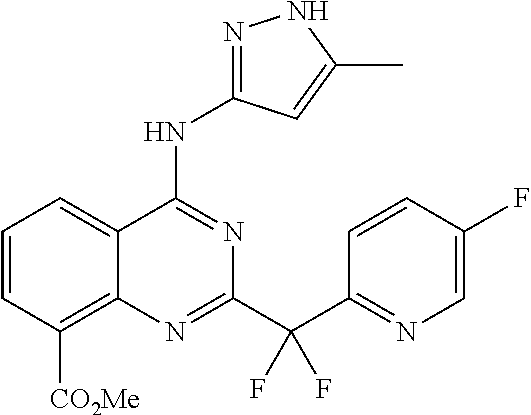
C1=CC([CO2Me])=C2C(=C1)C(NC1=NNC(C)=C1)=NC(C(C1=NC=C(F)C=C1)(F)F)=N2
